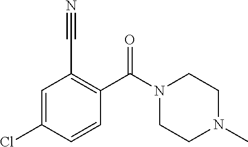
C1=C(Cl)C=CC(C(N2CCN(C)CC2)=O)=C1C#N
